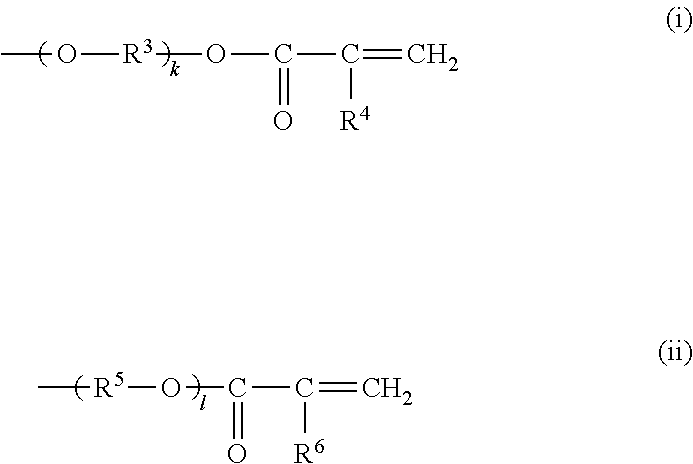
CO[R3]OC(C(=C)[R4])=O.C[R5]OC(C(=C)[R6])=O
